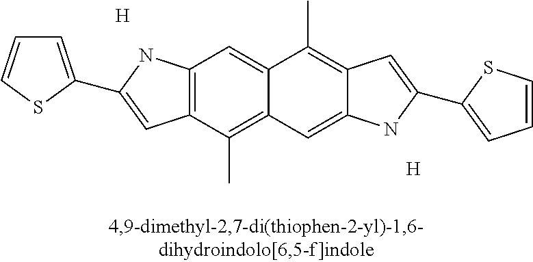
[H].[H].C1=C(C2=CC3=C(N2)C=C2C(=C3C)C=C3C(=C2C)C=C(C2=CC=CS2)N3)SC=C1
